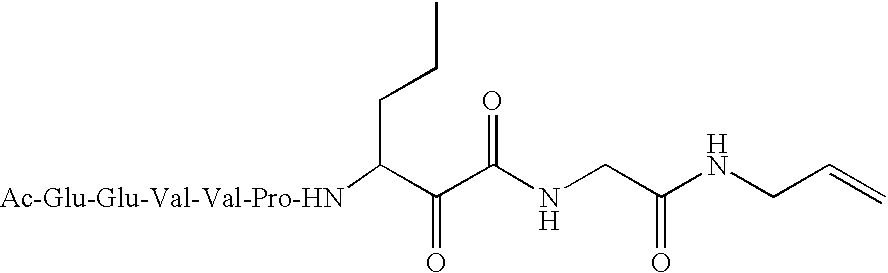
[Ac-Glu-Glu-Val-Val-Pro-HN]C(C(C(NCC(NCC=C)=O)=O)=O)CCC
